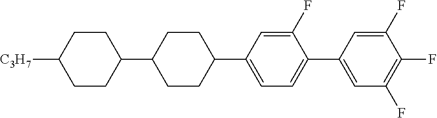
C1(F)=CC(C2CCC(C3CCC([C3H7])CC3)CC2)=CC=C1C1=CC(F)=C(F)C(F)=C1
